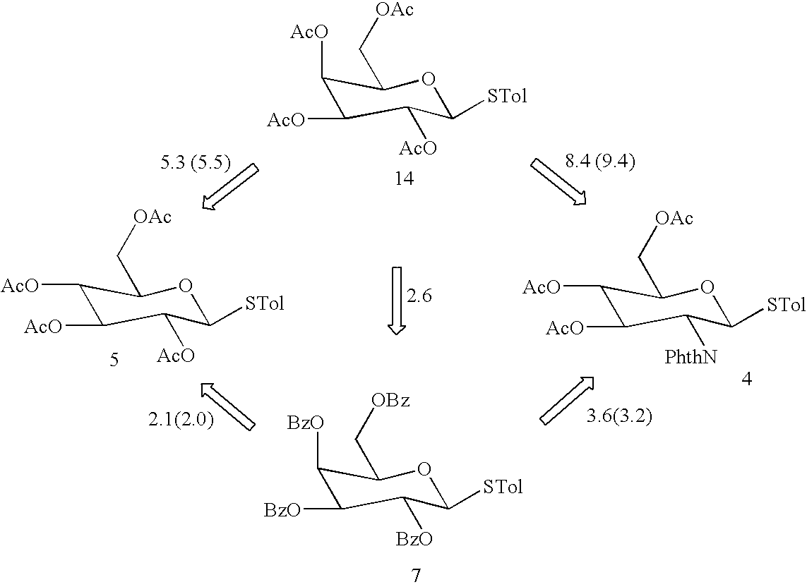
C1([AcO])C([AcO])C([AcO])C([STol])OC1C[OAc].C1([AcO])C([AcO])C([AcO])C([STol])OC1C[OAc].C1([AcO])C([AcO])C([PhthN])C([STol])OC1C[OAc].C1([BzO])C([BzO])C([BzO])C([STol])OC1C[OBz]
